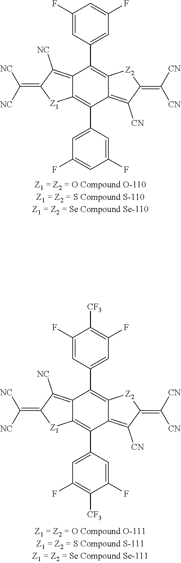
C12=C([NC])C(=C([NC])[NC])[Z1]C1=C(C1=CC(F)=CC(F)=C1)C1=C([CN])C(=C([CN])[CN])[Z2]C1=C2C1=CC(F)=CC(F)=C1.C12=C([NC])C(=C([NC])[NC])[Z1]C1=C(C1=CC(F)=C([CF3])C(F)=C1)C1=C([CN])C(=C([CN])[CN])[Z2]C1=C2C1=CC(F)=C([CF3])C(F)=C1
